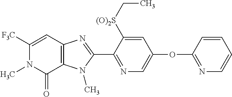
C1=C([F3C])N(C)C(=O)C2=C1N=C(C1=NC=C(OC3=NC=CC=C3)C=C1[(O)2S]CC)N2C
